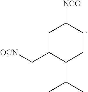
C1C(C[OCN])C(C(C)C)CCC1[NCO]
